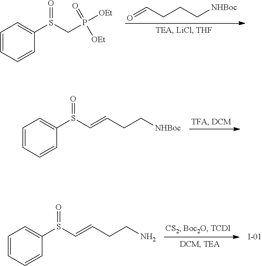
O=CCCC[NHBoc].C1=CC=CC(S(CP(=O)([OEt])[OEt])=O)=C1.C1=CC=CC(S(C=CCC[NHBoc])=O)=C1.C1=CC=CC(S(C=CCCN)=O)=C1
